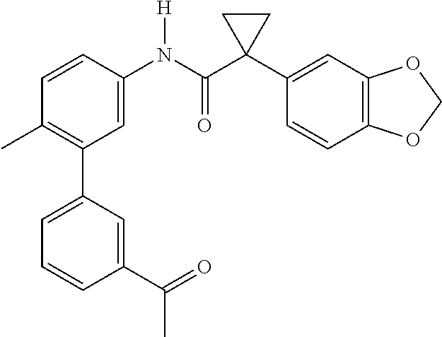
C1=C(N(C(C2(C3=CC4=C(C=C3)OCO4)CC2)=O)[H])C=CC(C)=C1C1=CC=CC(C(=O)C)=C1
